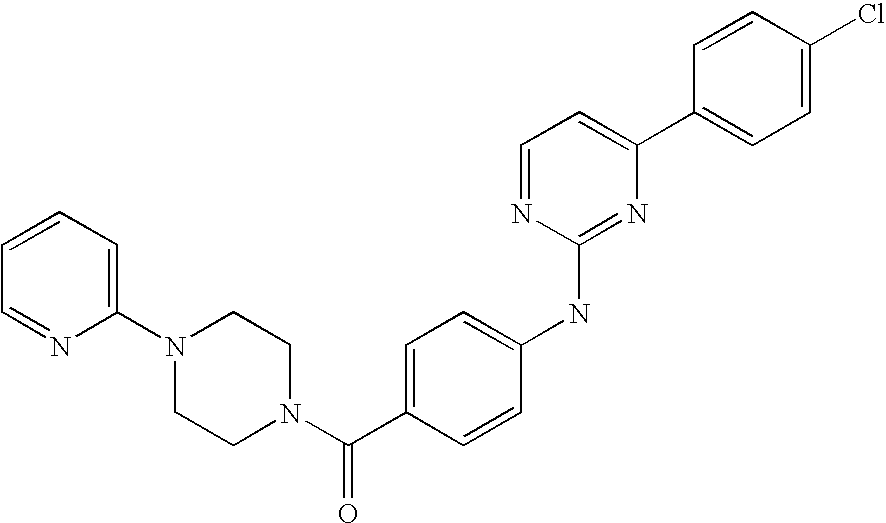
C1=CC(C2=CC=NC(NC3=CC=C(C(N4CCN(C5=CC=CC=N5)CC4)=O)C=C3)=N2)=CC=C1Cl
